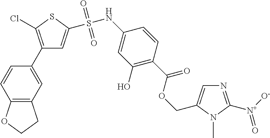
C1(C2=CC3=C(C=C2)OCC3)=C(Cl)SC(S(NC2=CC(O)=C(C(OCC3=CN=C([N+]([O-])=O)N3C)=O)C=C2)(=O)=O)=C1
